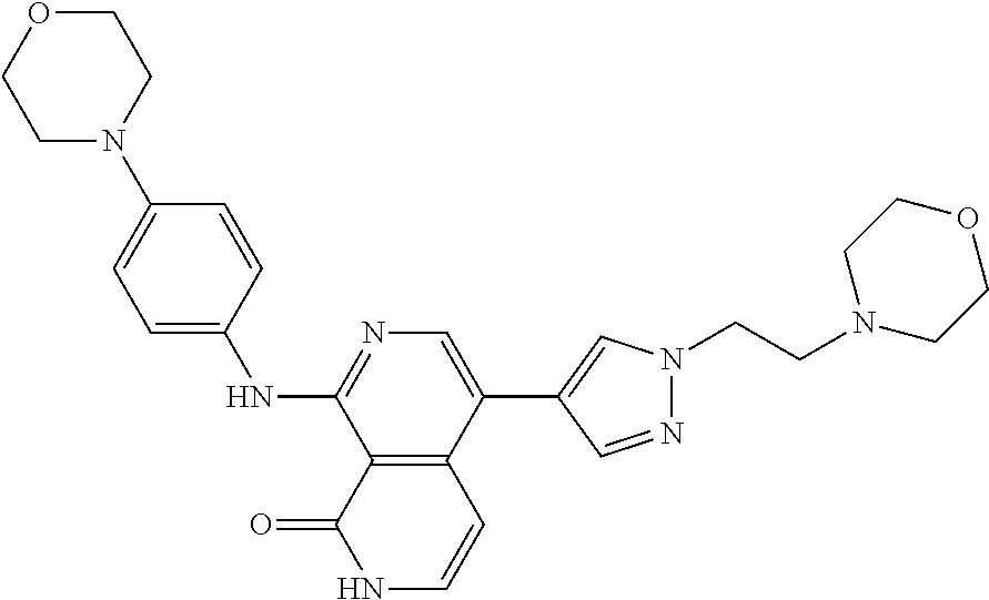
N1=C(NC2=CC=C(N3CCOCC3)C=C2)C2=C(C(C3=CN(CCN4CCOCC4)N=C3)=C1)C=CNC2=O
